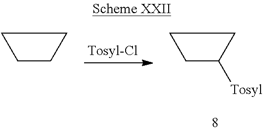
C1C([Tosyl])CC1.C1CCC1
